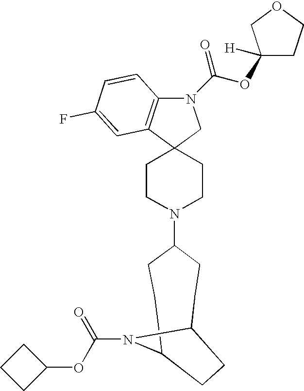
C1CN(C2CCC3N(C(OC4CCC4)=O)C(CC2)CC3)CCC12CN(C(OC1([H])CCOC1)=O)C1=C2C=C(F)C=C1
